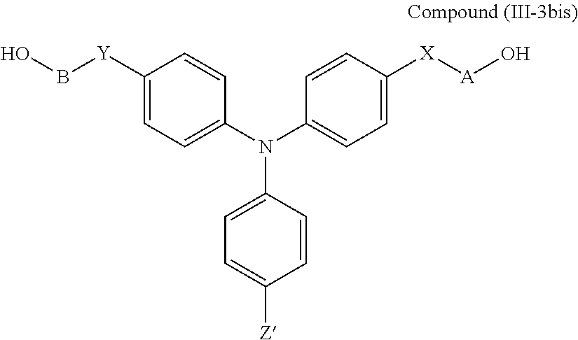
C1([Y]BO)=CC=C(N(C2=CC=C([X][A]O)C=C2)C2=CC=C([Z])C=C2)C=C1
